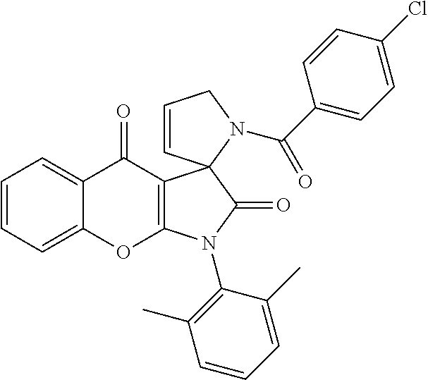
C1=CC=C2C(=C1)C(=O)C1=C(O2)N(C2=C(C)C=CC=C2C)C(=O)C12C=CCN2C(C1=CC=C(Cl)C=C1)=O
